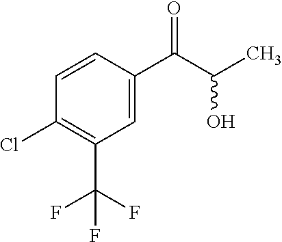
C1=CC(C(C(C)O)=O)=CC(C(F)(F)F)=C1Cl
